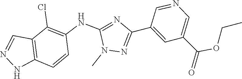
N1(C)N=C(C2=CC(C(=O)OCC)=CN=C2)N=C1NC1=C(Cl)C2=C(NN=C2)C=C1
